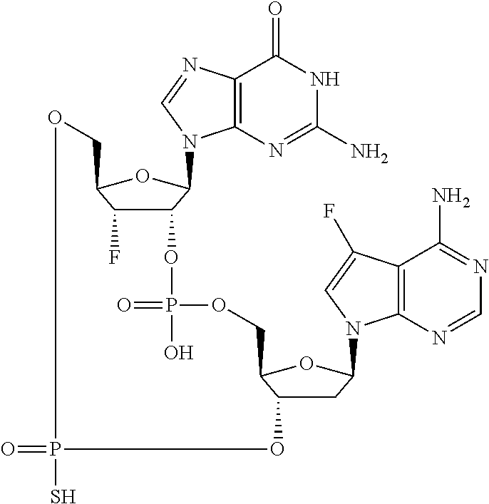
C12C(F)C(OC1N1C3=C(N=C1)C(=O)NC(N)=N3)COP(S)(=O)OC1CC(N3C4=C(C(N)=NC=N4)C(F)=C3)OC1COP(=O)(O)O2
